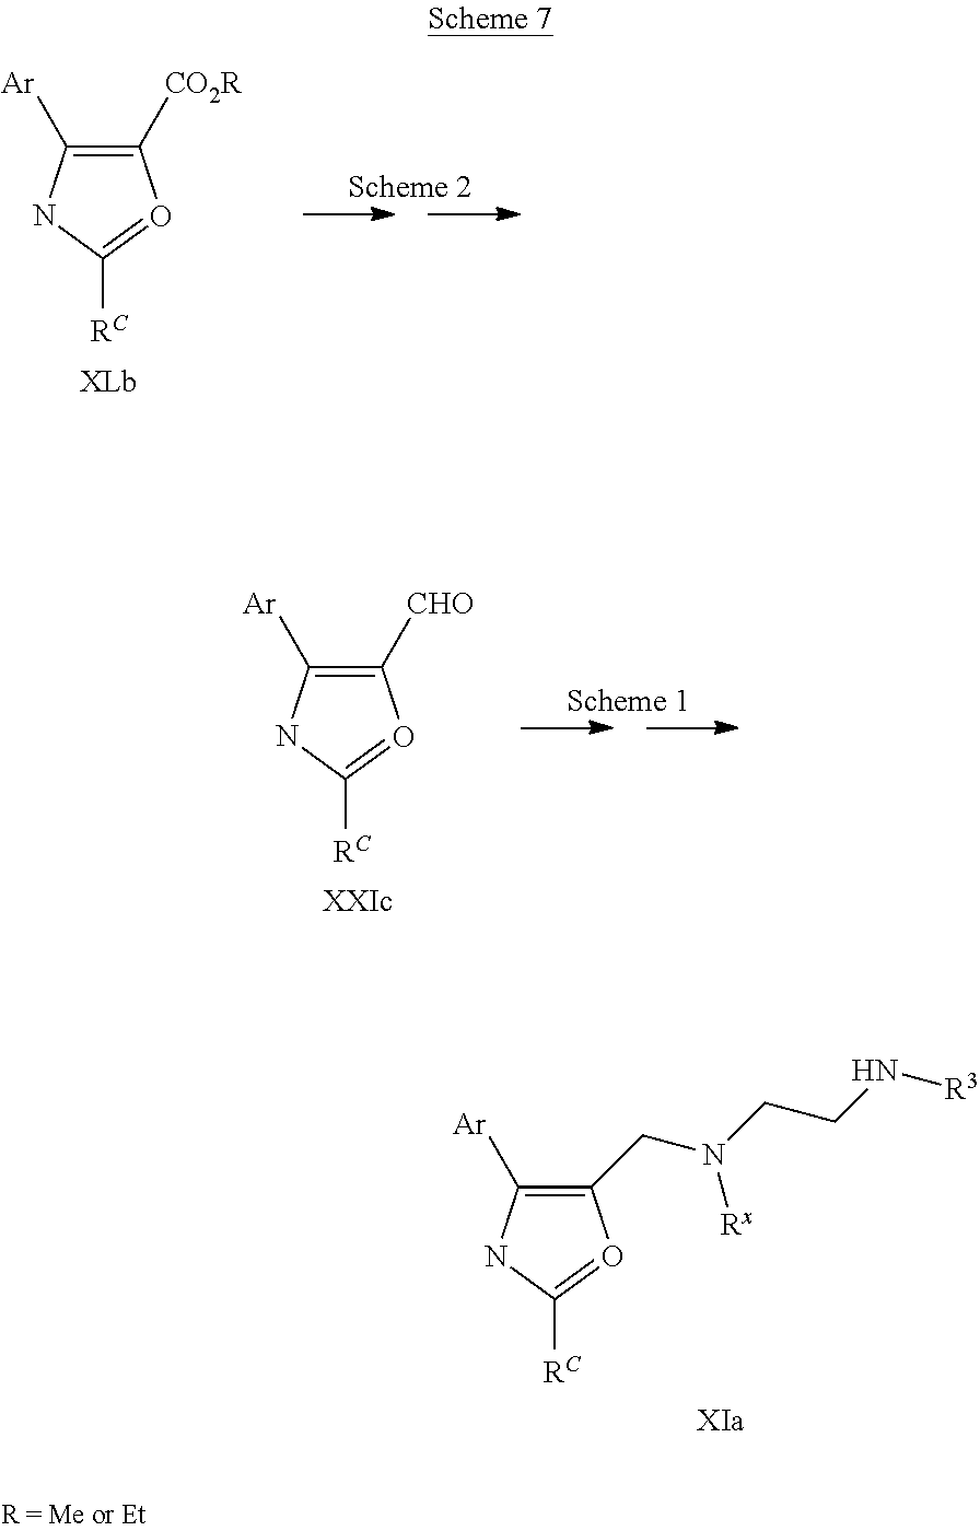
C1(CN(CCN[R3])[Rx])=C([Ar])NC([RC])=O1.C1([CO2R])=C([Ar])NC([RC])=O1.C1([CHO])=C([Ar])NC([RC])=O1
